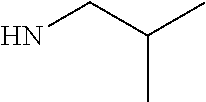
C(C(C)C)N
